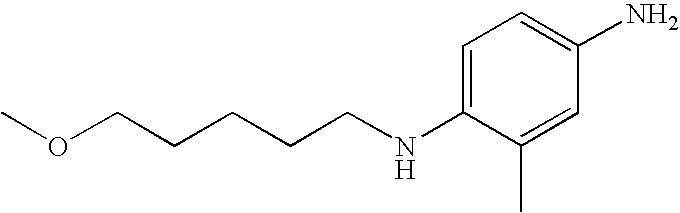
C1=C(NCCCCCOC)C(C)=CC(N)=C1
